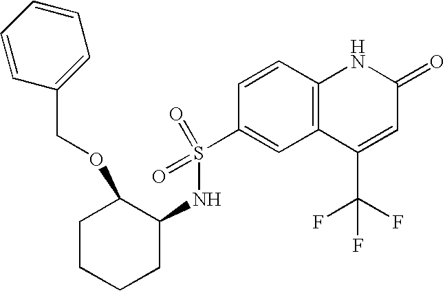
C1(S(NC2C(OCC3=CC=CC=C3)CCCC2)(=O)=O)=CC2=C(C=C1)NC(=O)C=C2C(F)(F)F
